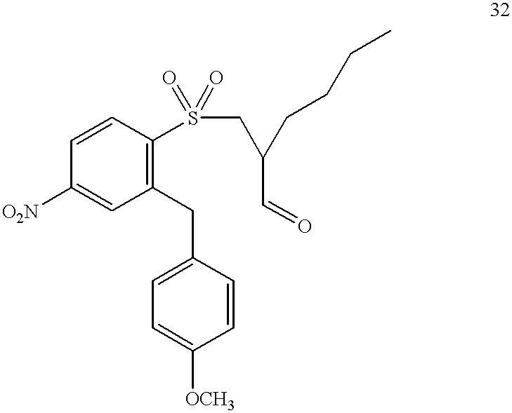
C1([O2N])=CC(CC2=CC=C([OCH3])C=C2)=C(S(=O)(=O)CC(CCCC)C=O)C=C1
